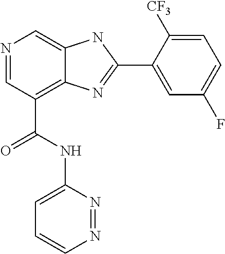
N1=CC(C(NC2=CC=CN=N2)=O)=C2C(=C1)NC(C1=CC(F)=CC=C1[CF3])=N2
